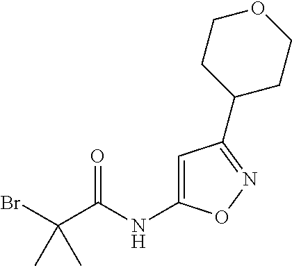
BrC(C(NC1=CC(C2CCOCC2)=NO1)=O)(C)C
